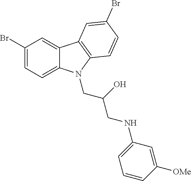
C1(Br)=CC=C2C(=C1)C1=C(N2CC(O)CNC2=CC=CC([OMe])=C2)C=CC(Br)=C1
